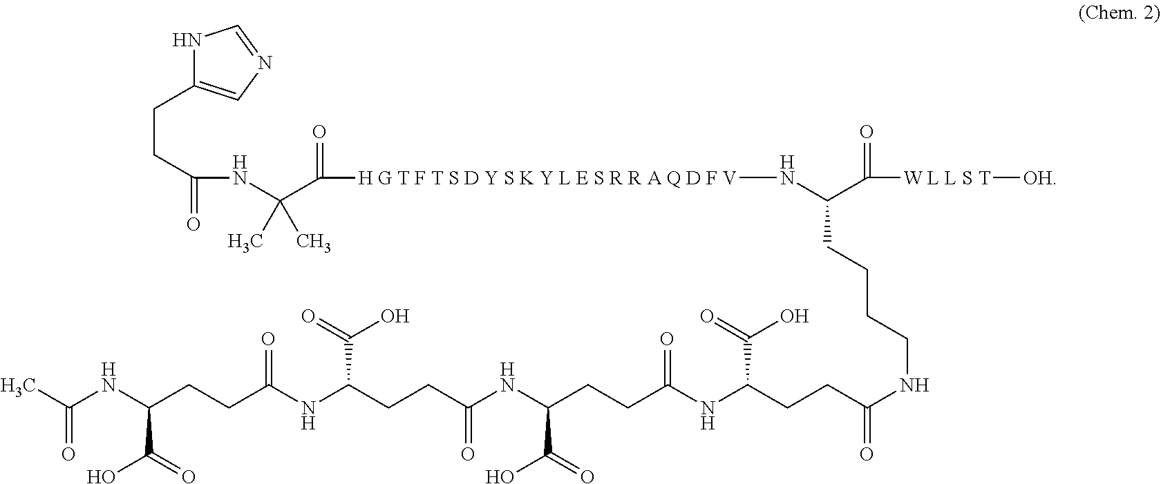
N1C(CCC(=O)NC(C([H G T F T S D Y S K Y L E S R R A Q D F V]NC(C([W L L S T][OH])=O)CCCCNC(=O)CCC(NC(CCC(NC(CCC(NC(CCC(NC(C)=O)C(O)=O)=O)C(=O)O)=O)C(=O)O)=O)C(=O)O)=O)(C)C)=CN=C1
